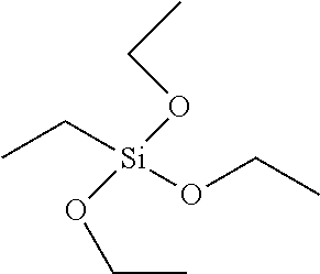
CC[Si](OCC)(OCC)OCC
